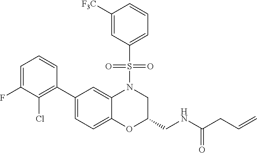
C1=C(F)C(Cl)=C(C2=CC=C3C(=C2)N(S(C2=CC=CC([F3C])=C2)(=O)=O)CC(CNC(=O)CC=C)O3)C=C1
